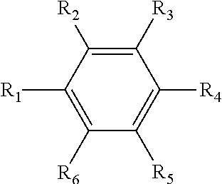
C1([R3])=C([R2])C([R1])=C([R6])C([R5])=C1[R4]
